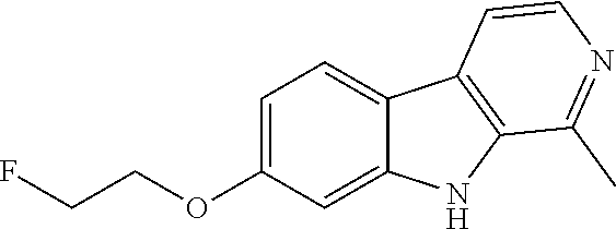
C1=C(OCCF)C=C2C(=C1)C1=C(N2)C(C)=NC=C1
